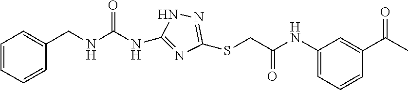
C1=CC=CC(CNC(NC2=NC(SCC(NC3=CC=CC(C(C)=O)=C3)=O)=NN2)=O)=C1
